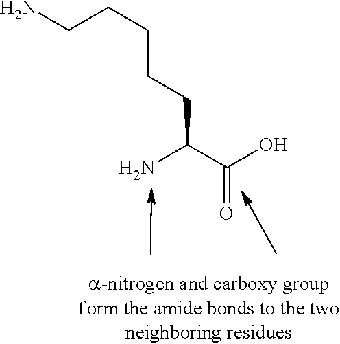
NC(C(O)=O)CCCCCN
